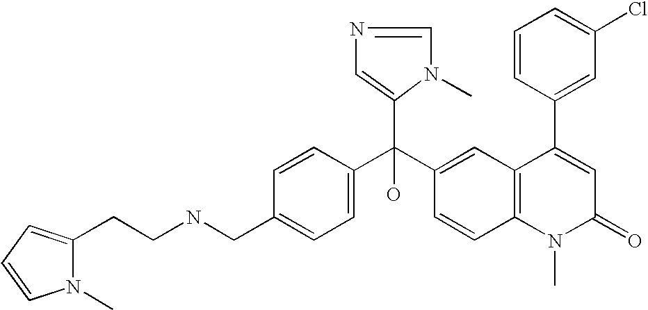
C1=C(CNCCC2=CC=CN2C)C=CC(C(C2=CC3=C(C=C2)N(C)C(=O)C=C3C2=CC(Cl)=CC=C2)(C2=CN=CN2C)O)=C1
